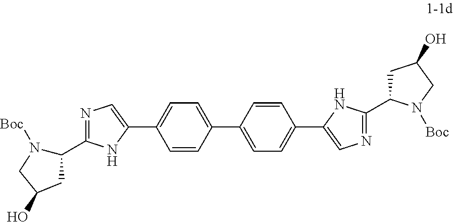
C1C(C2=NC=C(C3=CC=C(C4=CC=C(C5=CN=C(C6CC(O)CN6[Boc])N5)C=C4)C=C3)N2)N([Boc])CC1O
